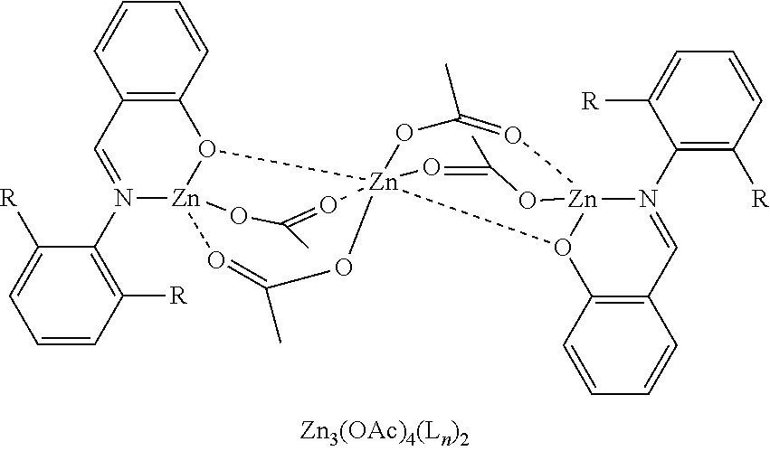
C12=C(C=CC=C1)O1[Zn]3(N(C4=C([R])C=CC=C4[R])=C2)O=C(C)O[Zn]124(O=C(C)O3)OC(C)=O[Zn]1(N(C3=C([R])C=CC=C3[R])=CC3=C(C=CC=C3)O21)OC(C)=O4
